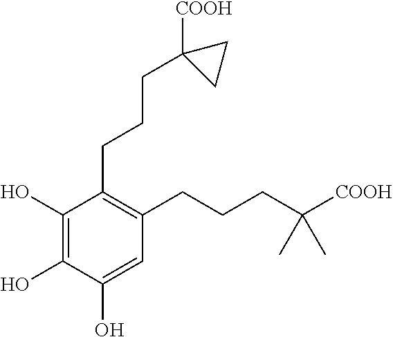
C1(O)=C(O)C(O)=CC(CCCC([COOH])(C)C)=C1CCCC1([COOH])CC1
